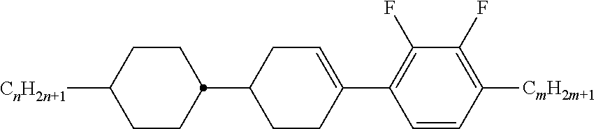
C1([CnH2n+1])CCC(C2CCC(C3=C(F)C(F)=C([CmH2m+1])C=C3)=CC2)CC1
